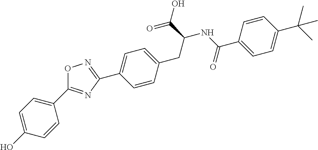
C1(C2=NC(C3=CC=C(CC(C(=O)O)NC(C4=CC=C(C(C)(C)C)C=C4)=O)C=C3)=NO2)=CC=C(O)C=C1
